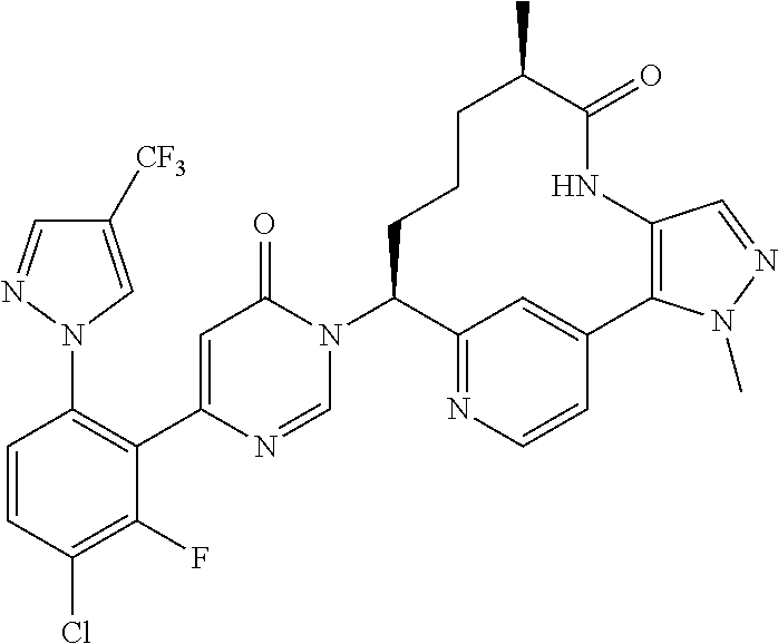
C1(F)=C(Cl)C=CC(N2C=C([CF3])C=N2)=C1C1=CC(=O)N(C2C3=NC=CC(=C3)C3=C(NC(=O)C(C)CCC2)C=NN3C)C=N1
